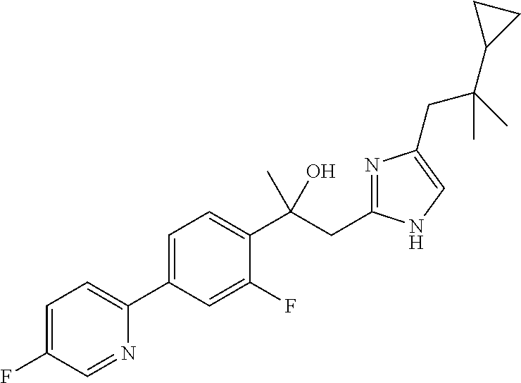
C1=C(C2=CC=C(F)C=N2)C=C(F)C(C(CC2=NC(CC(C3CC3)(C)C)=CN2)(C)O)=C1
